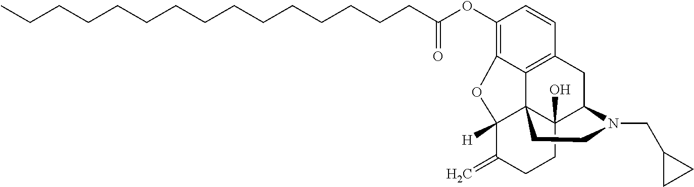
C(CCCCCCCCCCCCCC(OC1=C2C3=C(C=C1)CC1C4(O)C3(C([H])(C(=C)CC4)O2)CCN1CC1CC1)=O)C
